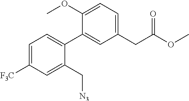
C1(CC(OC)=O)=CC=C(OC)C(C2=CC=C([F3C])C=C2C[N3])=C1
